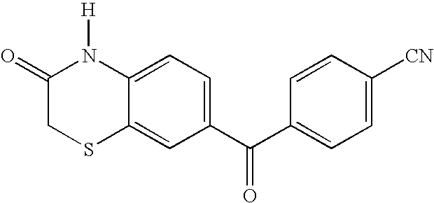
C1(=O)CSC2=CC(C(C3=CC=C([CN])C=C3)=O)=CC=C2N1[H]
